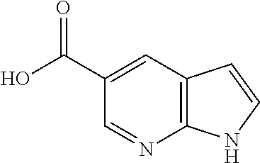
C1(C(O)=O)=CC2=C(N=C1)NC=C2
